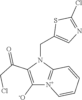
C1([-O])=C(C(CCl)=O)N(CC2=CN=C(Cl)S2)C2=[N+]1C=CC=C2
